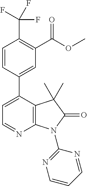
C1=CC(C2=CC=NC3=C2C(C)(C)C(=O)N3C2=NC=CC=N2)=CC(C(OC)=O)=C1C(F)(F)F
